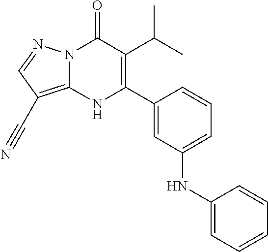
N12C(=C(C#N)C=N1)NC(C1=CC(NC3=CC=CC=C3)=CC=C1)=C(C(C)C)C2=O
